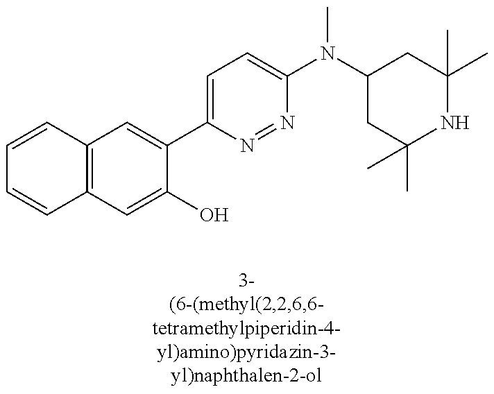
C1=CC2=C(C=C1)C=C(O)C(C1=CC=C(N(C3CC(C)(C)NC(C)(C)C3)C)N=N1)=C2
